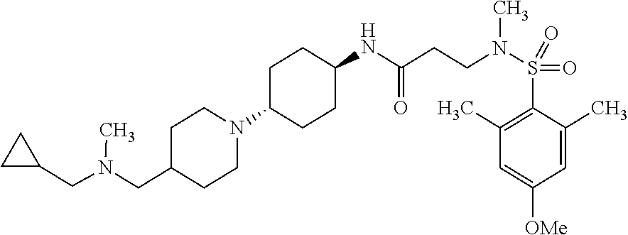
C1C(N2CCC(CN(CC3CC3)C)CC2)CCC(NC(CCN(S(C2=C(C)C=C([OMe])C=C2C)(=O)=O)C)=O)C1
